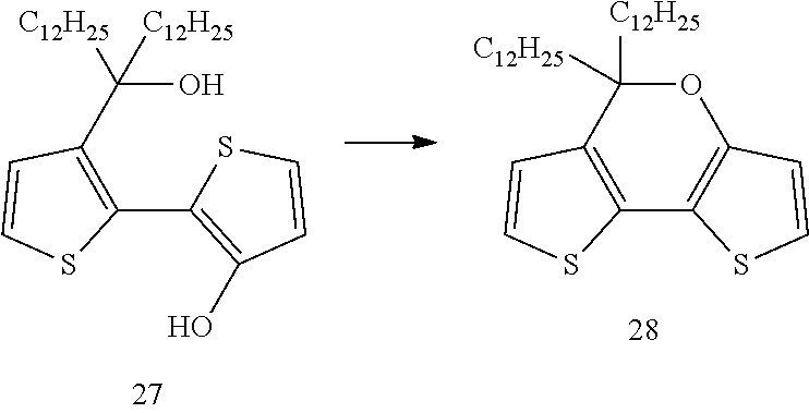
C12=C(C([C12H25])([C12H25])OC3=C1SC=C3)C=CS2.C1(C2=C(O)C=CS2)=C(C(O)([C12H25])[C12H25])C=CS1
